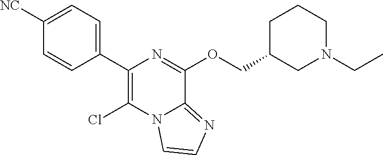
C1([NC])=CC=C(C2=C(Cl)N3C(=NC=C3)C(OCC3CN(CC)CCC3)=N2)C=C1
